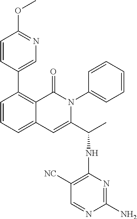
C1=CC(C2=C3C(=CC=C2)C=C(C(C)NC2=C([NC])C=NC(N)=N2)N(C2=CC=CC=C2)C3=O)=CN=C1OC
